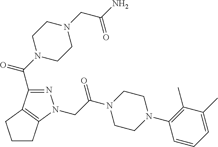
N1=C(C(N2CCN(CC(N)=O)CC2)=O)C2=C(N1CC(N1CCN(C3=C(C)C(C)=CC=C3)CC1)=O)CCC2
